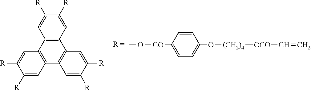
CO[CO]C1=CC=C(O[(CH2)4][OCO]C=C)C=C1.C12=C(C3=C(C4=C1C=C([R])C([R])=C4)C=C([R])C([R])=C3)C=C([R])C([R])=C2
